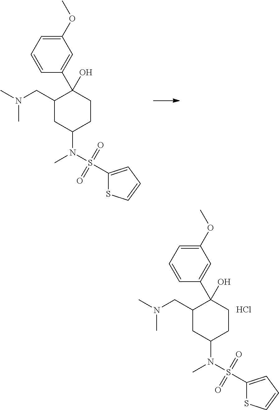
C1=C(C2(O)C(CN(C)C)CC(N(C)S(C3=CC=CS3)(=O)=O)CC2)C=CC=C1OC.Cl.C1=C(C2(O)C(CN(C)C)CC(N(C)S(C3=CC=CS3)(=O)=O)CC2)C=CC=C1OC
